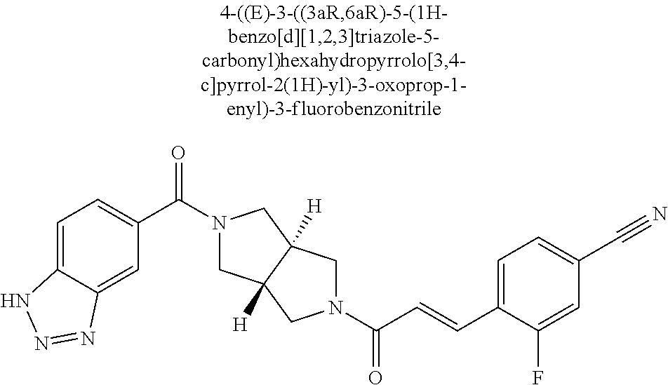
C1=C2C(=CC(C(=O)N3CC4([H])C([H])(C3)CN(C(=O)C=CC3=CC=C(C#N)C=C3F)C4)=C1)N=NN2
